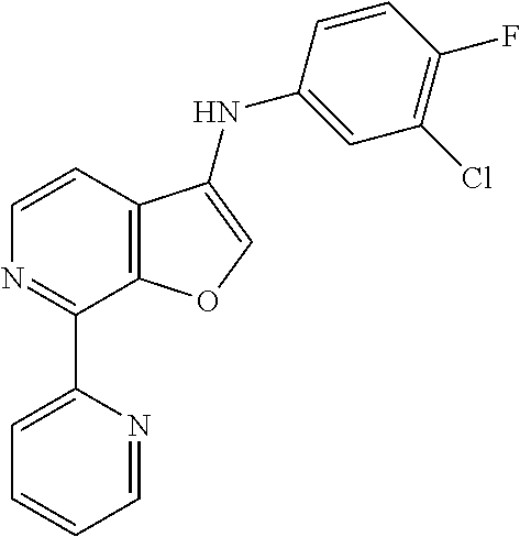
C1=CC2=C(C(C3=CC=CC=N3)=N1)OC=C2NC1=CC(Cl)=C(F)C=C1
